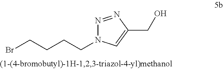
BrCCCCN1N=NC(CO)=C1
